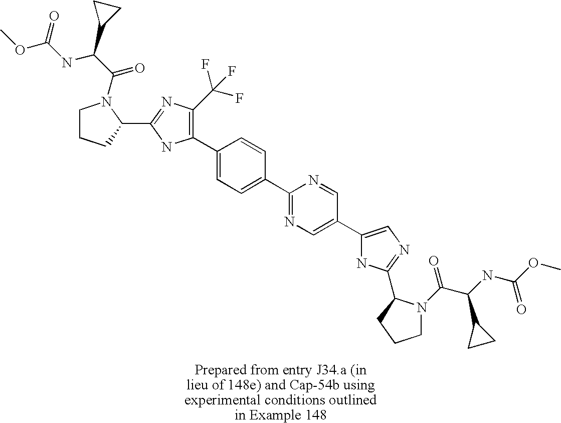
C1(C2=C(C(F)(F)F)N=C(C3CCCN3C(C(NC(=O)OC)C3CC3)=O)N2)=CC=C(C2=NC=C(C3=CN=C(C4N(C(C(NC(OC)=O)C5CC5)=O)CCC4)N3)C=N2)C=C1
